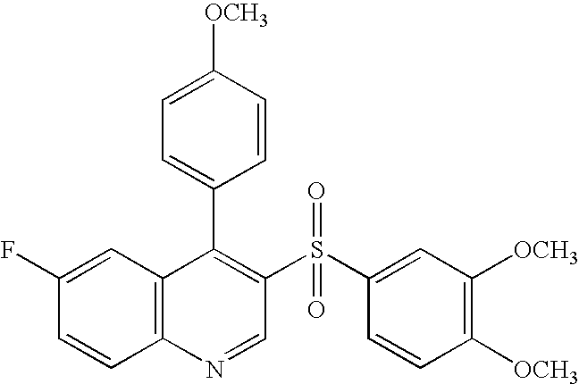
C12=C(C=C(F)C=C1)C(C1=CC=C([OCH3])C=C1)=C(S(C1=CC([OCH3])=C([OCH3])C=C1)(=O)=O)C=N2
